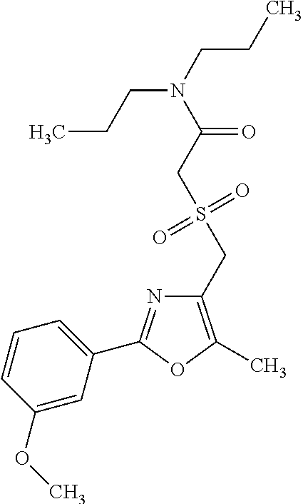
C1(CS(=O)(=O)CC(=O)N(CCC)CCC)=C(C)OC(C2=CC=CC(OC)=C2)=N1
